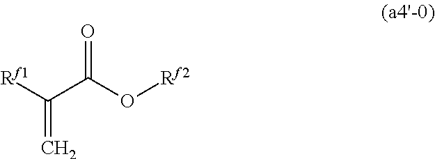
O=C(O[Rf2])C([Rf1])=C
